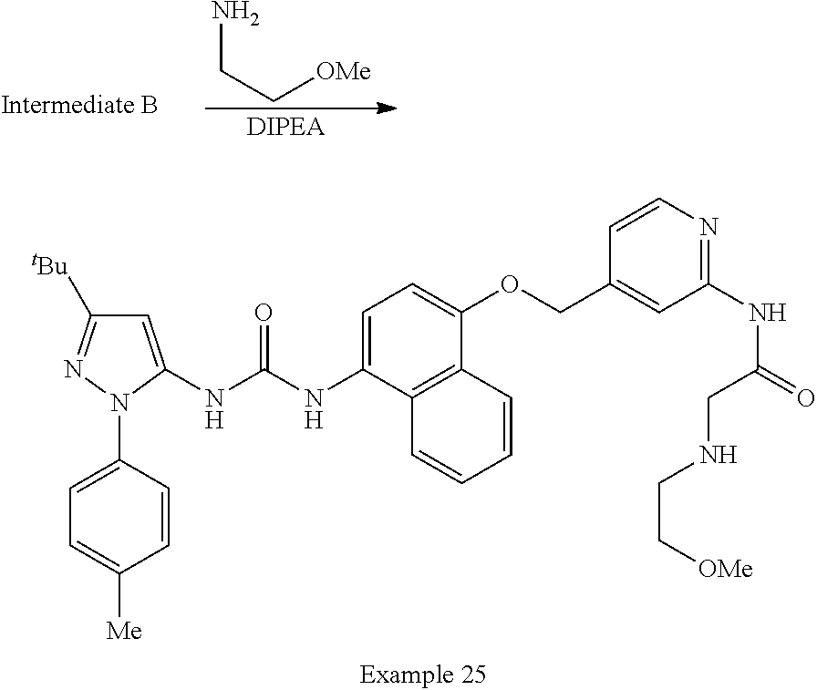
NCC[OMe].C1=C(NC(=O)NC2=CC([tBu])=NN2C2=CC=C([Me])C=C2)C2=C(C(OCC3=CC(NC(CNCC[OMe])=O)=NC=C3)=C1)C=CC=C2
